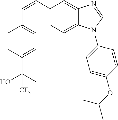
C(=CC1=CC=C2C(=C1)N=CN2C1=CC=C(OC(C)C)C=C1)C1=CC=C(C(C)(O)[CF3])C=C1
